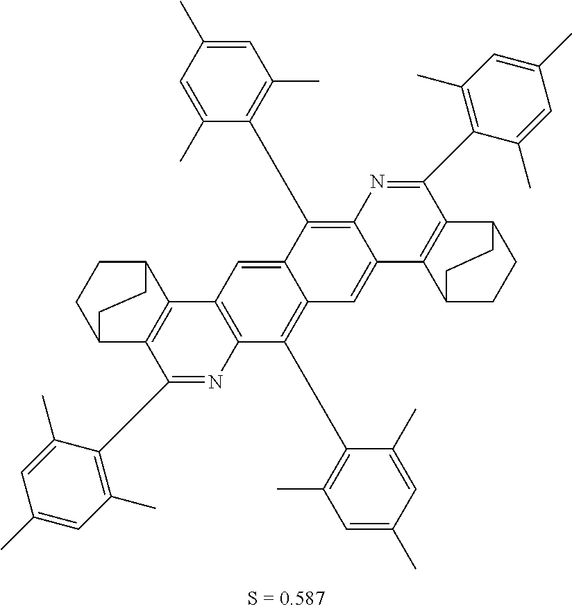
C1(C2=C(C)C=C(C)C=C2C)=C2N=C(C3=C(C)C=C(C)C=C3C)C3=C(C4CCC3CC4)C2=CC2=C(C3=C(C)C=C(C)C=C3C)C3=C(C4=C(C(C5=C(C)C=C(C)C=C5C)=N3)C3CCC4CC3)C=C12
